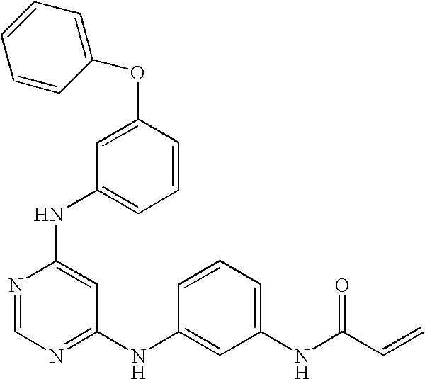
N(C1=CC(NC2=CC(NC(C=C)=O)=CC=C2)=NC=N1)C1=CC=CC(OC2=CC=CC=C2)=C1
